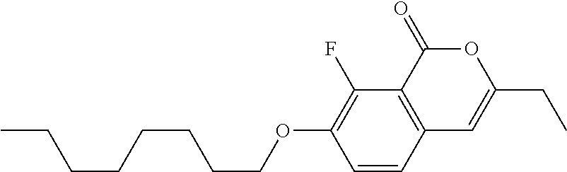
C1=CC2=C(C(F)=C1OCCCCCCCC)C(=O)OC(CC)=C2
